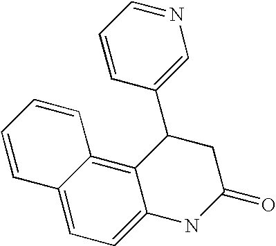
C1=CC(C2C3=C4C(=CC=C3NC(=O)C2)C=CC=C4)=CN=C1
